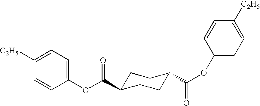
C1C(C(OC2=CC=C([C2H5])C=C2)=O)CCC(C(OC2=CC=C([C2H5])C=C2)=O)C1
